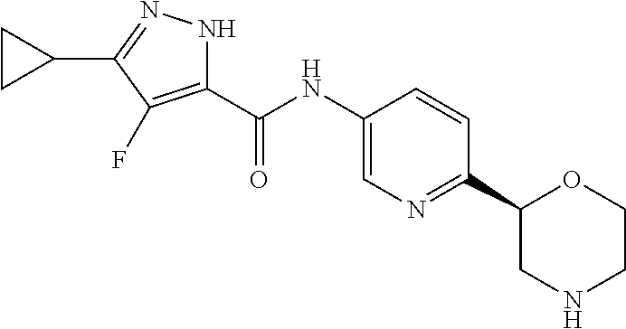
C(NC1=CN=C(C2CNCCO2)C=C1)(C1=C(F)C(C2CC2)=NN1)=O
